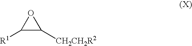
C1([R1])C([CH2CH2R2])O1
